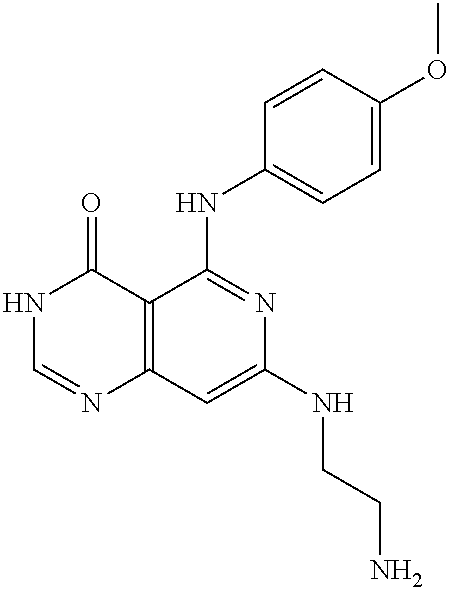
C12=C(C=C(NCCN)N=C1NC1=CC=C(OC)C=C1)N=CNC2=O
